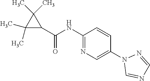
C1(C)(C)C(C(=O)NC2=NC=C(N3C=NC=N3)C=C2)C1(C)C
